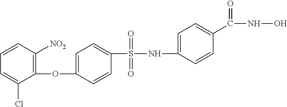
C1(OC2=C([NO2])C=CC=C2Cl)=CC=C(S(=O)(=O)NC2=CC=C(C(=O)NO)C=C2)C=C1
